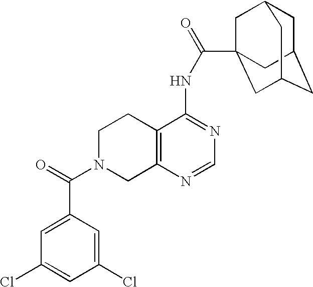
C1N(C(=O)C2=CC(Cl)=CC(Cl)=C2)CC2=C(C1)C(NC(=O)C13CC4CC(CC(C1)C4)C3)=NC=N2
